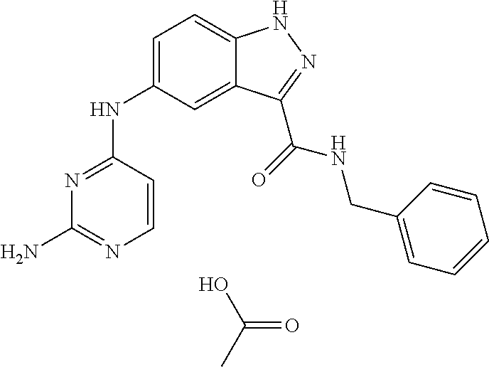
N1=C(NC2=CC=C3C(=C2)C(C(=O)NCC2=CC=CC=C2)=NN3)C=CN=C1N.OC(C)=O
